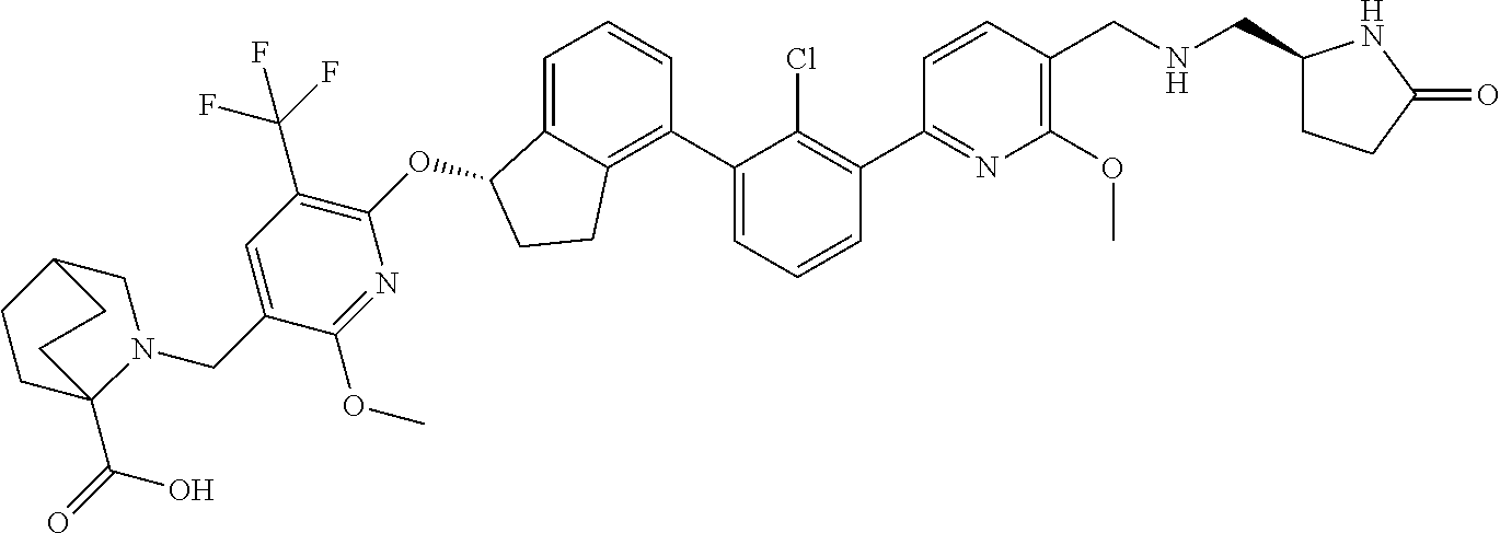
O(C1C2=CC=CC(C3=CC=CC(C4=NC(OC)=C(CNCC5CCC(=O)N5)C=C4)=C3Cl)=C2CC1)C1=C(C(F)(F)F)C=C(CN2CC3CCC2(C(O)=O)CC3)C(OC)=N1
